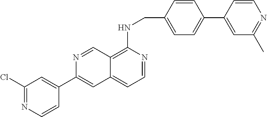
C1(C2=CC3=CC=NC(NCC4=CC=C(C5=CC(C)=NC=C5)C=C4)=C3C=N2)=CC(Cl)=NC=C1
